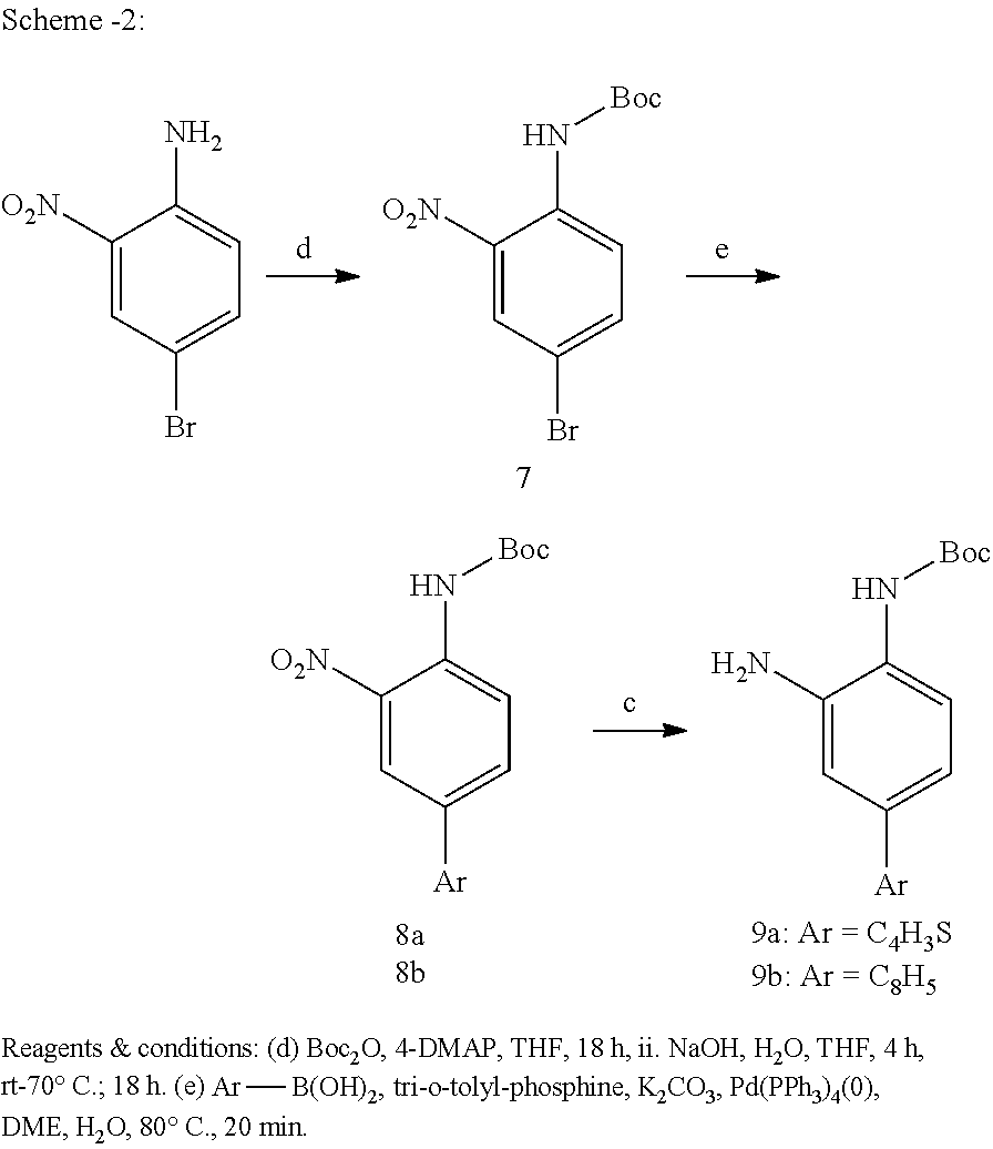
C1([O2N])=CC(Br)=CC=C1N.C1([O2N])=CC(Br)=CC=C1N[Boc].C1([O2N])=CC([Ar])=CC=C1N[Boc].C1(N)=CC([Ar])=CC=C1N[Boc].[Ar][B(OH)2]
